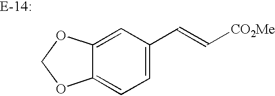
O1COC2=CC(C=C[CO2Me])=CC=C12
